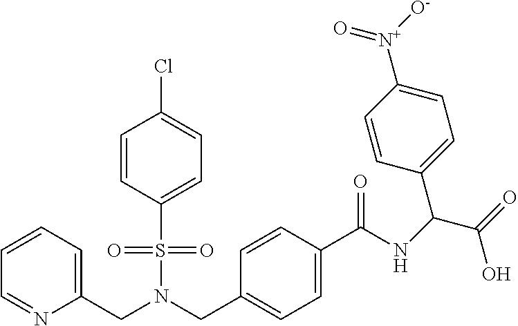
C(N(S(=O)(=O)C1=CC=C(Cl)C=C1)CC1=CC=C(C(NC(C(=O)O)C2=CC=C([N+]([O-])=O)C=C2)=O)C=C1)C1=CC=CC=N1
